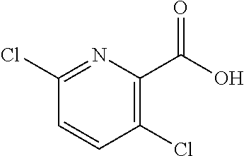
C1(Cl)=NC(C(O)=O)=C(Cl)C=C1
